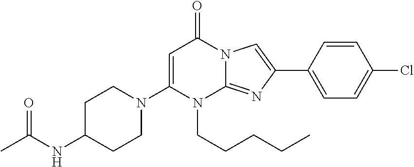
C1C(NC(C)=O)CCN(C2=CC(=O)N3C(=NC(C4=CC=C(Cl)C=C4)=C3)N2CCCCC)C1
